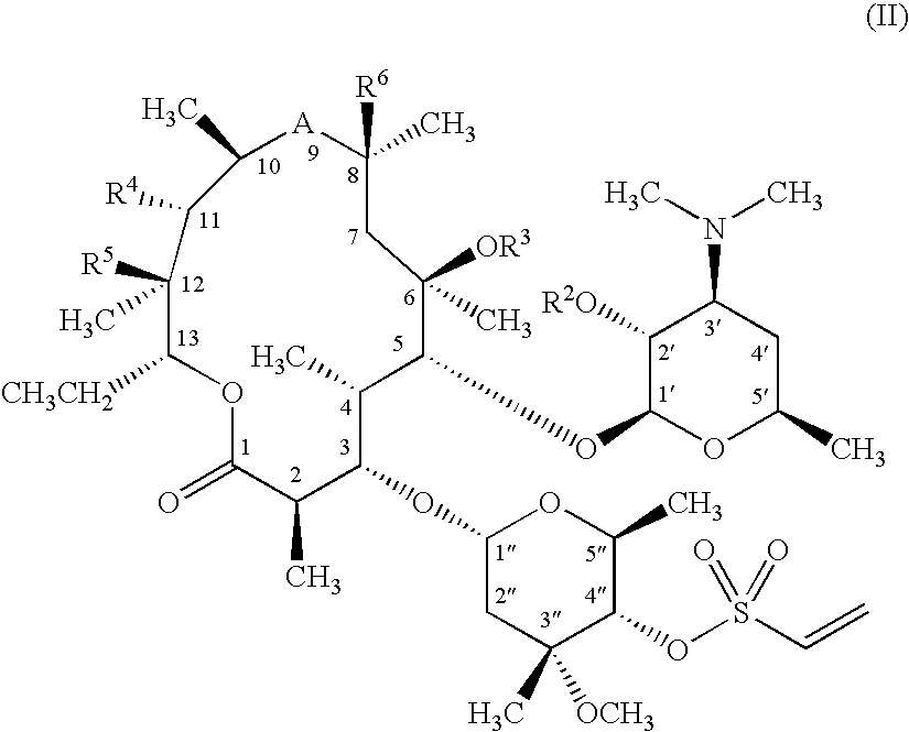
C1(C)[A]C([R6])(C)CC([OR3])(C)C(OC2OC(C)CC(N(C)C)C2[R2O])C(C)C(OC2CC([OCH3])(C)C(OS(C=C)(=O)=O)C(C)O2)C(C)C(=O)OC([CH3CH2])C([R5])(C)C1[R4]
